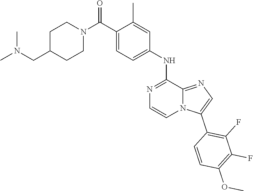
C1=C(C(N2CCC(CN(C)C)CC2)=O)C(C)=CC(NC2=NC=CN3C2=NC=C3C2=C(F)C(F)=C(OC)C=C2)=C1
